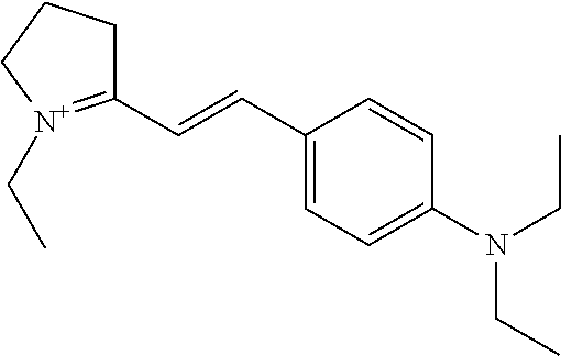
C1(C=CC2=CC=C(N(CC)CC)C=C2)=[N+](CC)CCC1
